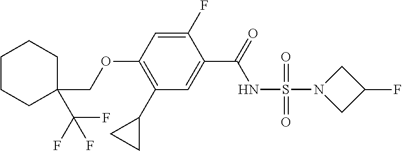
C1(C2CC2)=C(OCC2(C(F)(F)F)CCCCC2)C=C(F)C(C(=O)NS(=O)(=O)N2CC(F)C2)=C1
